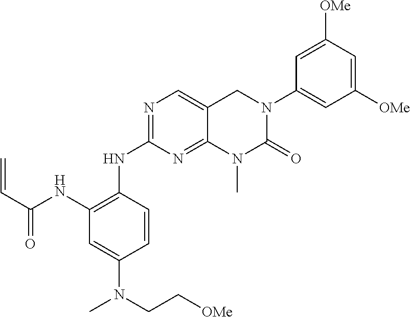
N1=C(NC2=C(NC(C=C)=O)C=C(N(C)CC[OMe])C=C2)N=C2C(=C1)CN(C1=CC([OMe])=CC([OMe])=C1)C(=O)N2C
